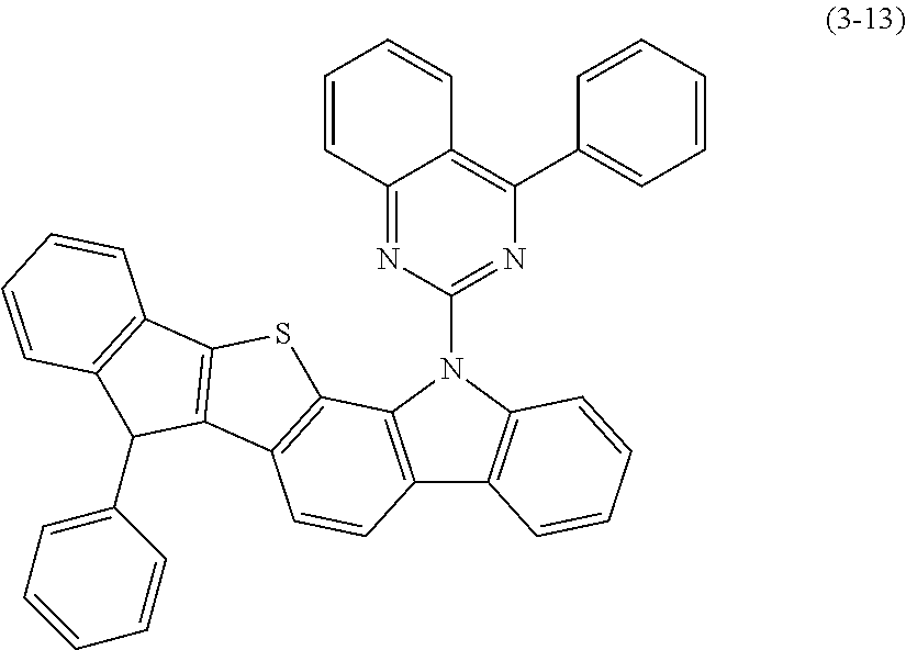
C12=C(N(C3=NC(C4=CC=CC=C4)=C4C(=N3)C=CC=C4)C3=C1C=CC=C3)C1=C(C=C2)C2=C(S1)C1=C(C2C2=CC=CC=C2)C=CC=C1
